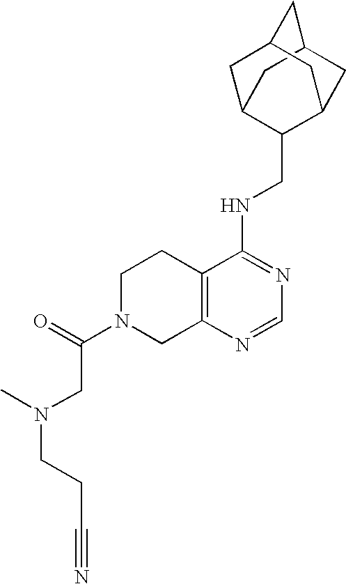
C12=C(N=CN=C1NCC1C3CC4CC(C3)CC1C4)CN(C(CN(CCC#N)C)=O)CC2
